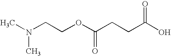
N(C)(CCOC(CCC(O)=O)=O)C
